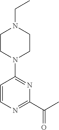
C1CN(C2=NC(C(=O)C)=NC=C2)CCN1CC
